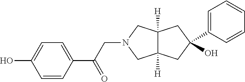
C1=CC(C(CN2CC3([H])C([H])(C2)CC(O)(C2=CC=CC=C2)C3)=O)=CC=C1O
